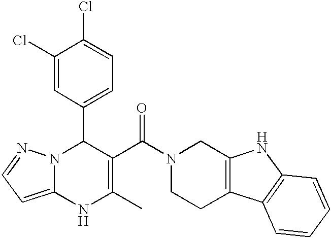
C1(Cl)=CC(C2N3C(=CC=N3)NC(C)=C2C(N2CCC3=C(C2)NC2=C3C=CC=C2)=O)=CC=C1Cl
